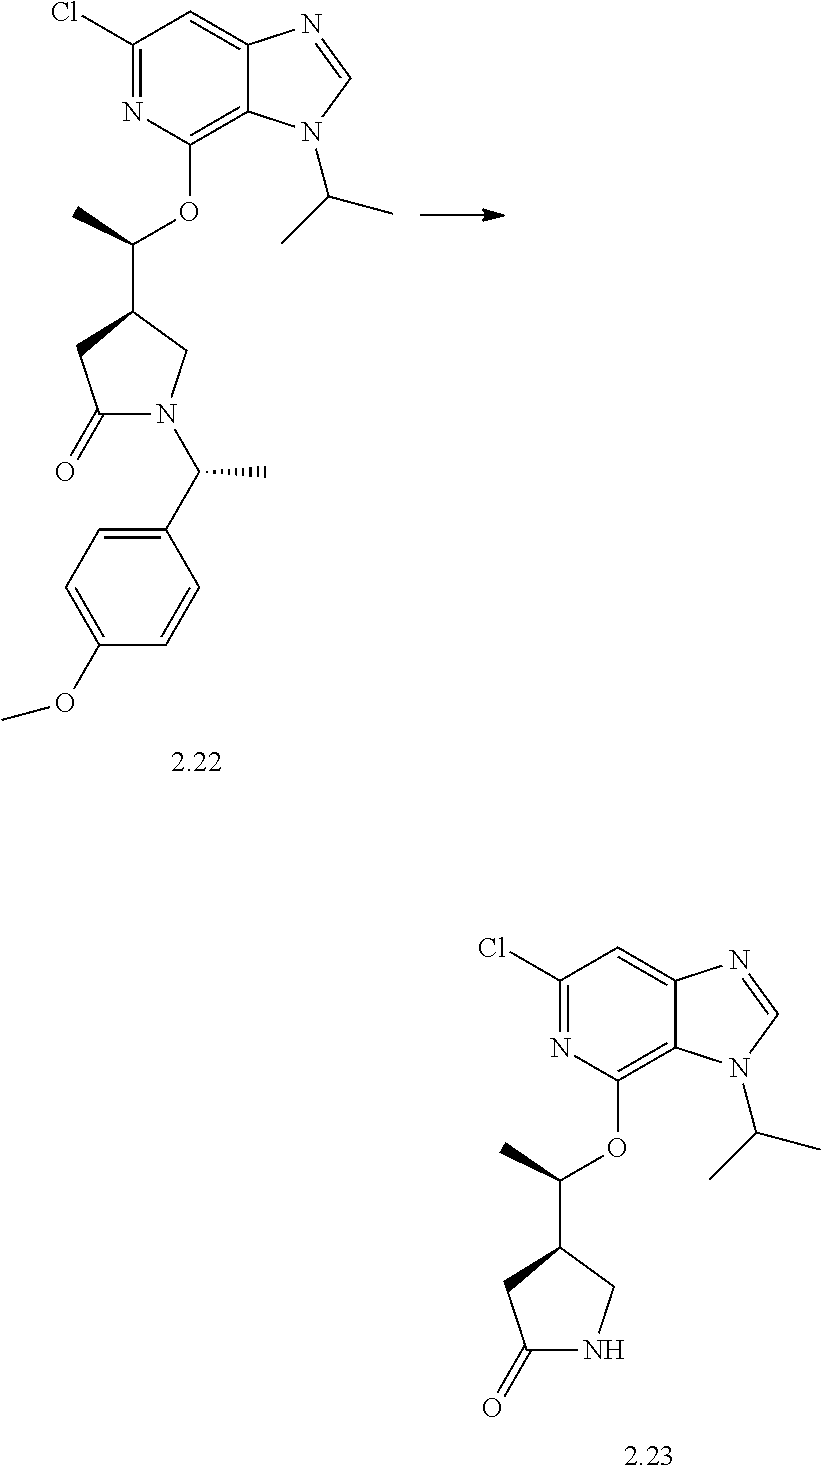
C1(Cl)=NC(OC(C)C2CN(C(C3=CC=C(OC)C=C3)C)C(=O)C2)=C2C(=C1)N=CN2C(C)C.C1(Cl)=NC(OC(C)C2CNC(=O)C2)=C2C(=C1)N=CN2C(C)C
